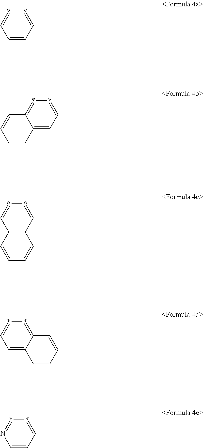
C1=CC=**=C1.C12=CC=**=C1C=CC=C2.C12=C(C=**=C1)C=CC=C2.C1=C2C(=**=C1)C=CC=C2.C1=CC=**=N1
